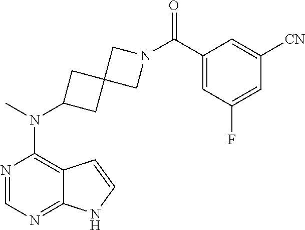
N1=CN=C2C(=C1N(C)C1CC3(C1)CN(C(C1=CC(F)=CC([CN])=C1)=O)C3)C=CN2
